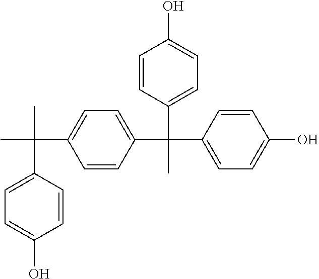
C1=C(C(C)(C)C2=CC=C(C(C)(C3=CC=C(O)C=C3)C3=CC=C(O)C=C3)C=C2)C=CC(O)=C1
